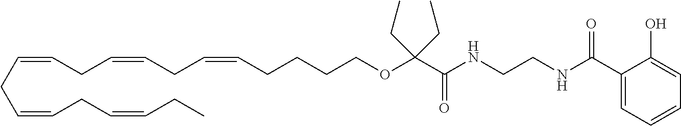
C(CC=CCC=CCC=CCCCCOC(C(=O)NCCNC(C1=CC=CC=C1O)=O)(CC)CC)=CCC=CCC
